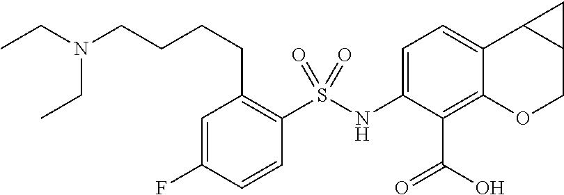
C1=C(NS(C2=C(CCCCN(CC)CC)C=C(F)C=C2)(=O)=O)C(C(=O)O)=C2C(=C1)C1C(CO2)C1
